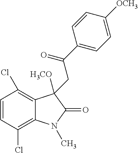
C1=CC(Cl)=C2C(=C1Cl)C([H3CO])(CC(C1=CC=C([OCH3])C=C1)=O)C(=O)N2C
